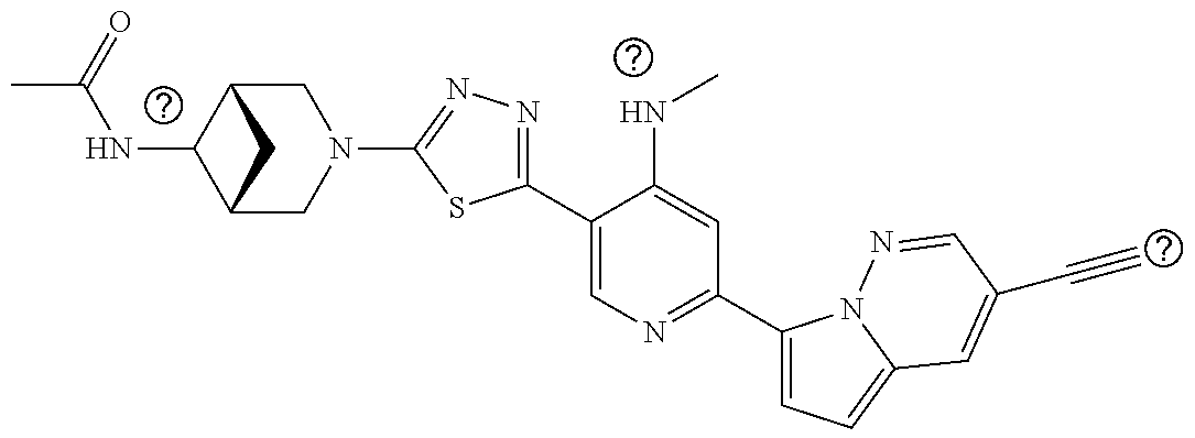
C12CN(C3=NN=C(C4=CN=C(C5=CC=C6N5N=CC(C#C)=C6)C=C4NC)S3)CC(C1NC(C)=O)C2
